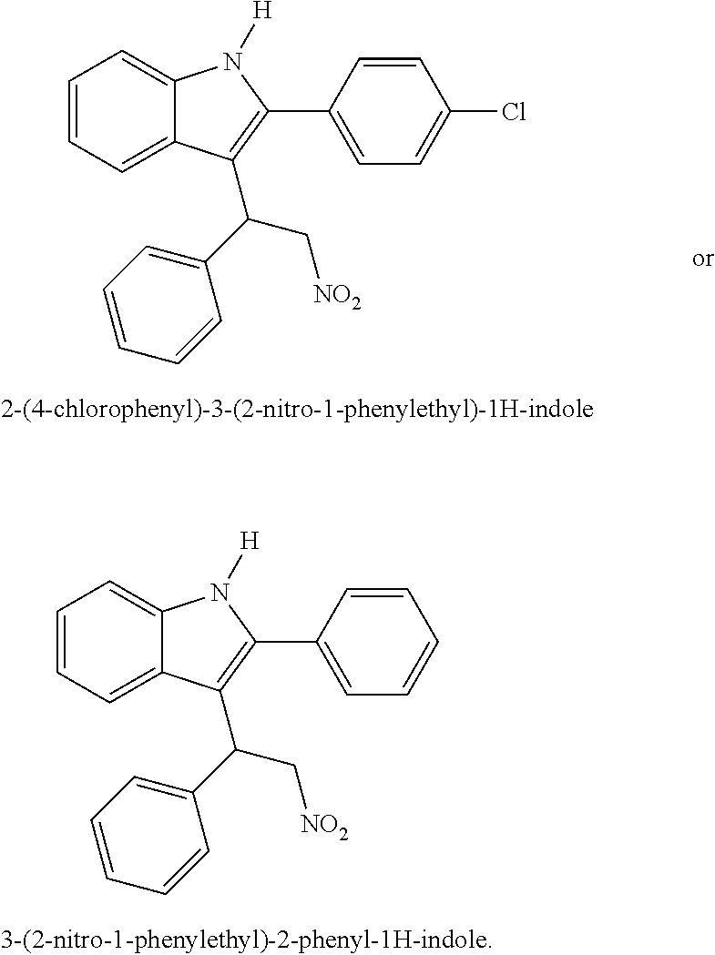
C1=C2C(=CC=C1)N([H])C(C1=CC=C(Cl)C=C1)=C2C(C1=CC=CC=C1)C[NO2].C1=C2C(=CC=C1)N([H])C(C1=CC=CC=C1)=C2C(C1=CC=CC=C1)C[NO2]
